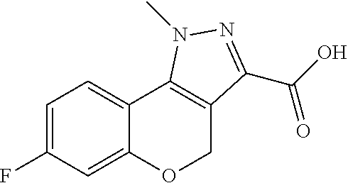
C1=C(F)C=C2C(=C1)C1=C(CO2)C(C(O)=O)=NN1C
